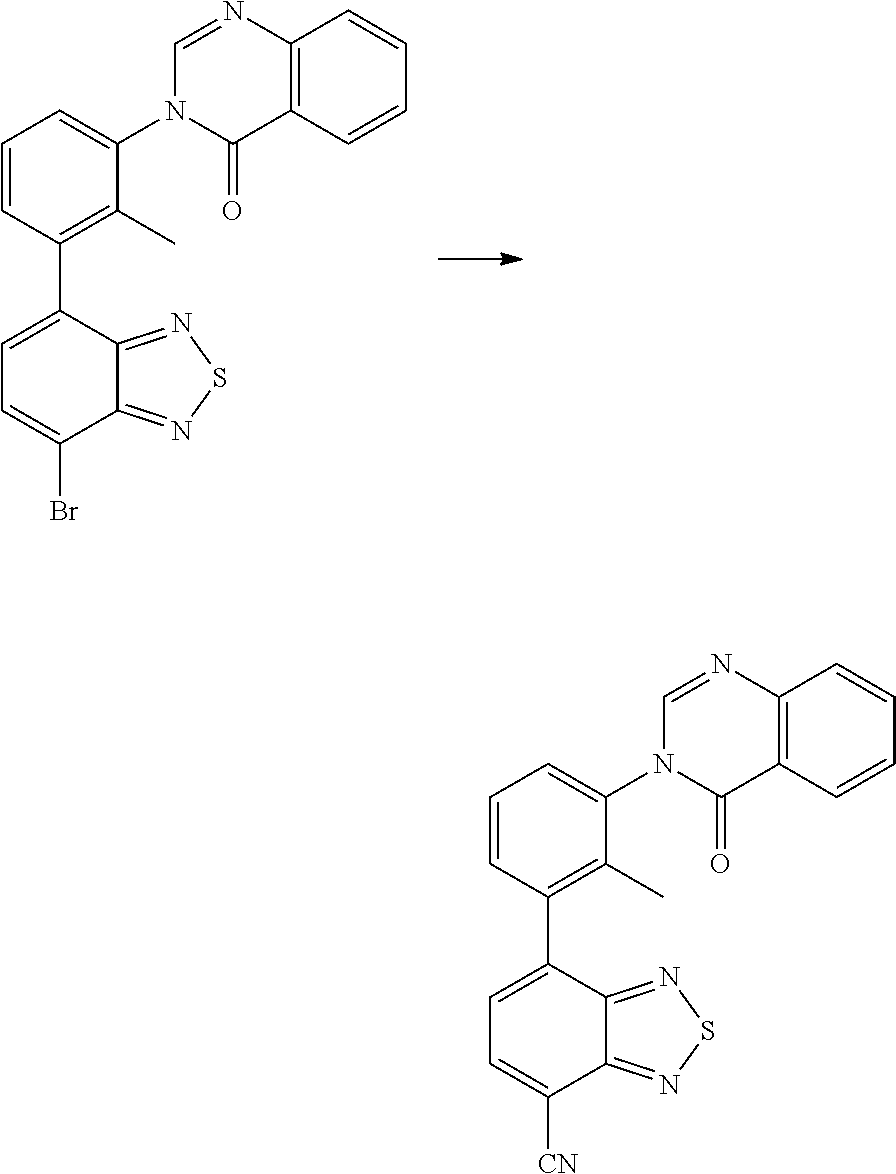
C1=CC(C2=CC=C(Br)C3=NSN=C32)=C(C)C(N2C(=O)C3=C(N=C2)C=CC=C3)=C1.C1=CC(C2=CC=C([CN])C3=NSN=C32)=C(C)C(N2C(=O)C3=C(N=C2)C=CC=C3)=C1
